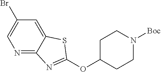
N1=C2C(=CC(Br)=C1)SC(OC1CCN([Boc])CC1)=N2
